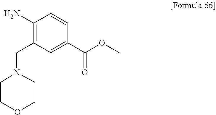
C1(N)=C(CN2CCOCC2)C=C(C(OC)=O)C=C1
